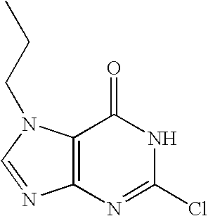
C12=C(C(=O)NC(Cl)=N1)N(CCC)C=N2
